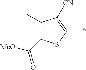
C1(C)=C(C([MeO])=O)SC(*)=C1[CN]
